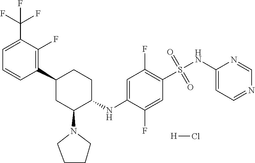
S(=O)(=O)(C1=C(F)C=C(NC2CCC(C3=C(F)C(C(F)(F)F)=CC=C3)CC2N2CCCC2)C(F)=C1)NC1=CC=NC=N1.[H]Cl
